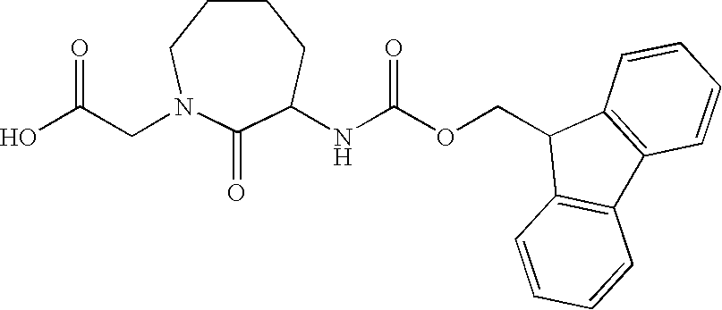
OC(CN1CCCCC(NC(OCC2C3=C(C4=C2C=CC=C4)C=CC=C3)=O)C1=O)=O
